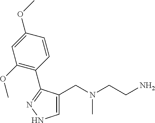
C1=C(CN(CCN)C)C(C2=C(OC)C=C(OC)C=C2)=NN1
